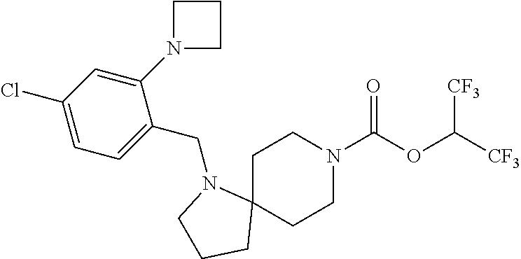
C1C2(CCN(C(OC([CF3])[CF3])=O)C1)N(CC1=CC=C(Cl)C=C1N1CCC1)CCC2
